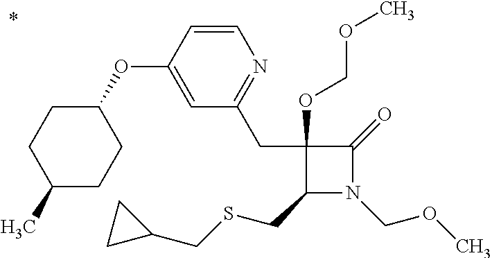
C1(CSCC2CC2)N(COC)C(=O)C1(CC1=NC=CC(OC2CCC(C)CC2)=C1)OCOC
